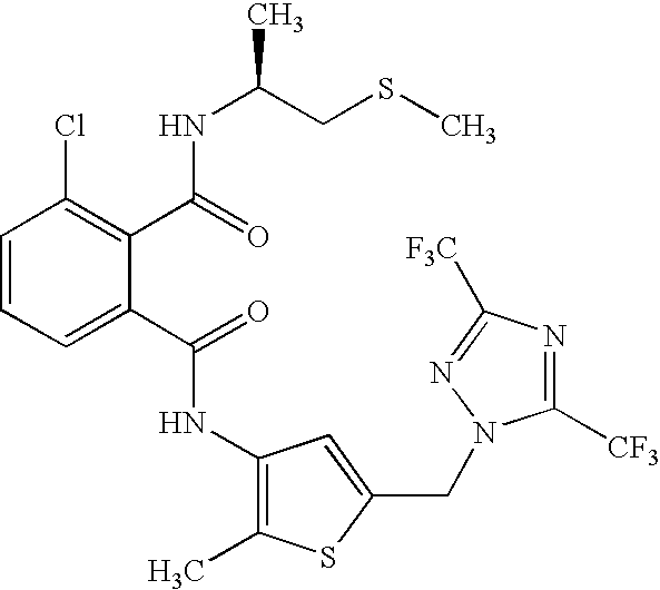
N(C(C1=CC=CC(Cl)=C1C(=O)NC(C)CSC)=O)C1=C(C)SC(CN2C([CF3])=NC([F3C])=N2)=C1
